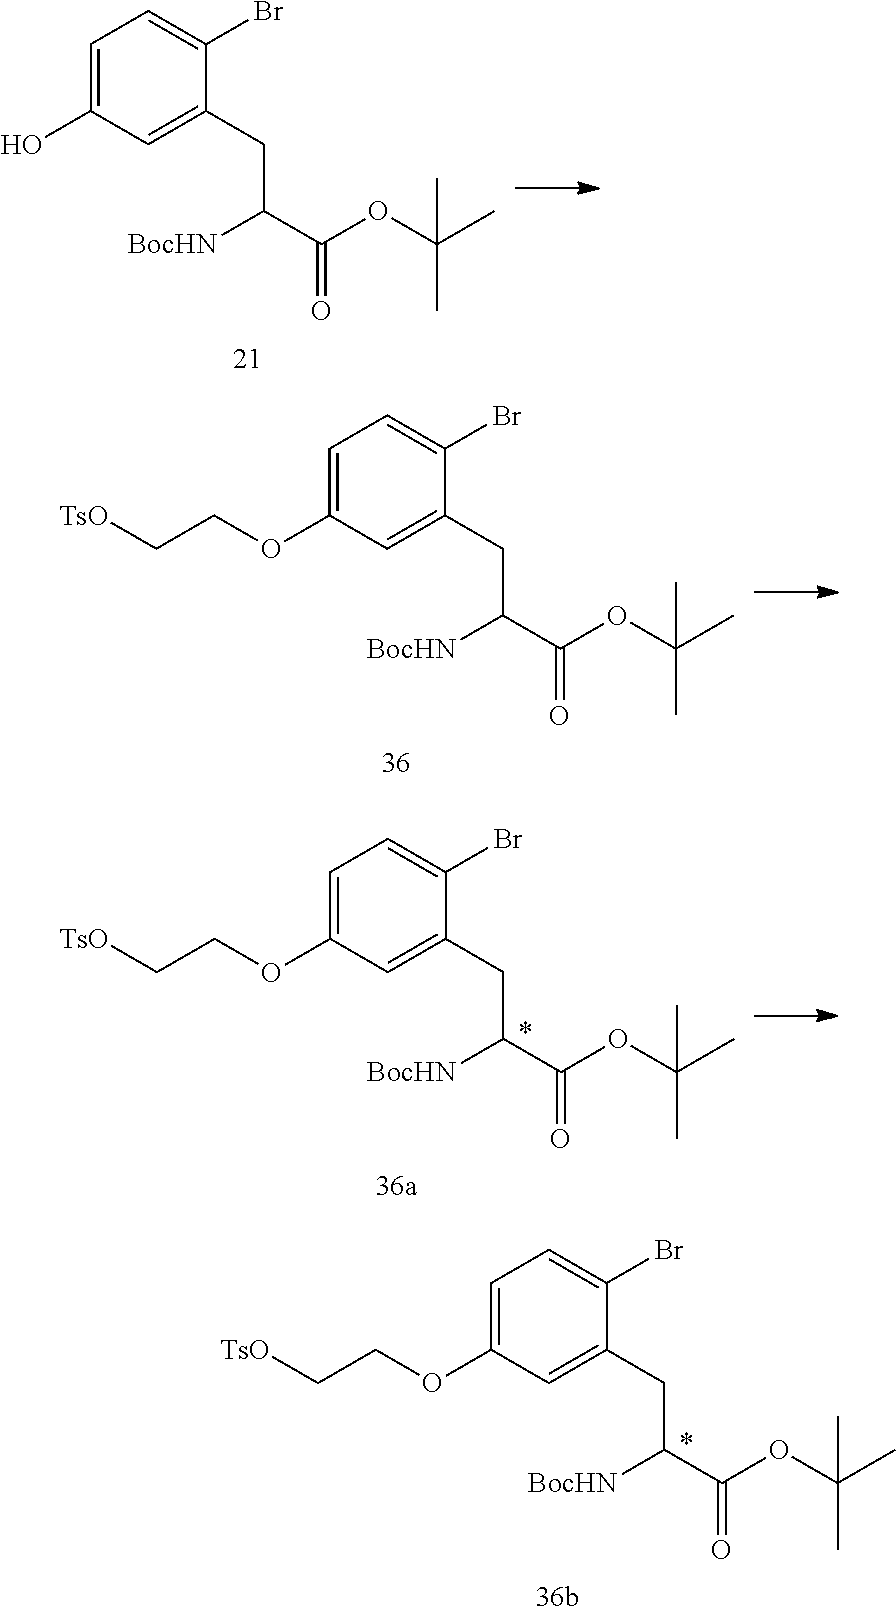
C1=C(OCC[TsO])C=C(CC(C(=O)OC(C)(C)C)[BocHN])C(Br)=C1.C1=C(O)C=C(CC(C(=O)OC(C)(C)C)[BocHN])C(Br)=C1.C1=C(OCC[TsO])C=C(CC(C(=O)OC(C)(C)C)[BocHN])C(Br)=C1.C1=C(OCC[TsO])C=C(CC(C(=O)OC(C)(C)C)[BocHN])C(Br)=C1
